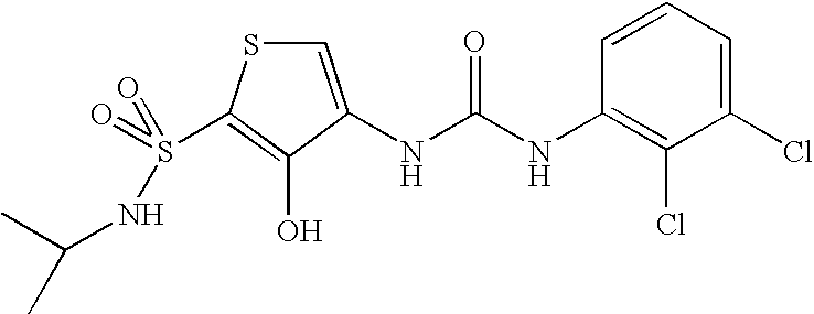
C1=C(NC(=O)NC2=C(Cl)C(Cl)=CC=C2)C(O)=C(S(=O)(NC(C)C)=O)S1
